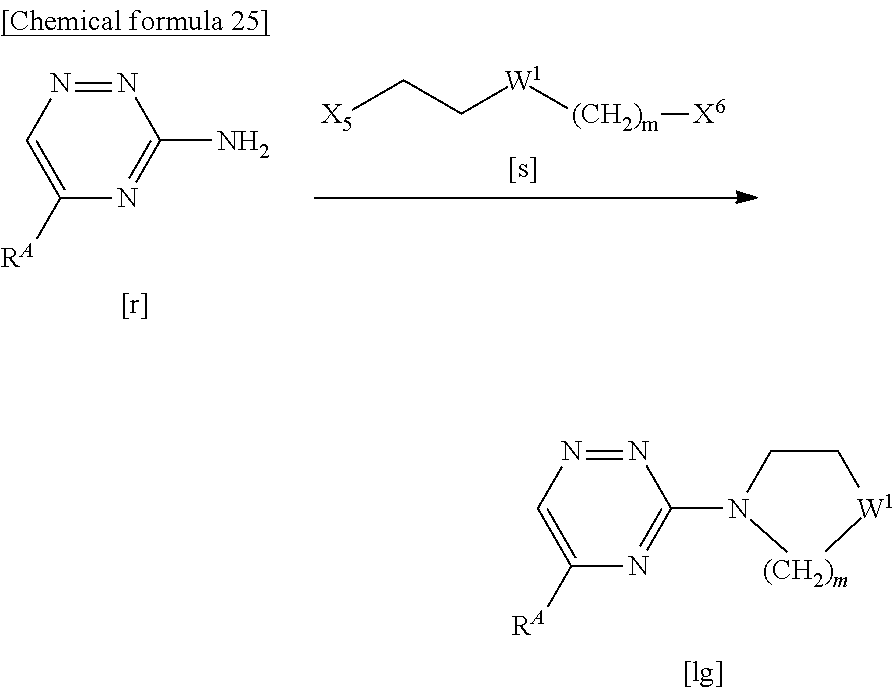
C1([RA])=CN=NC(N2CC[W1][(CH2)m]2)=N1.C1([RA])=CN=NC(N)=N1.[X5]CC[W1][(CH2)m][X6]
